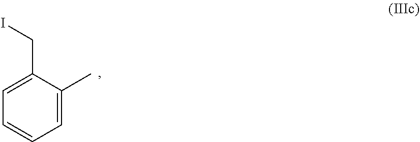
C1=C(C)C(CI)=CC=C1
